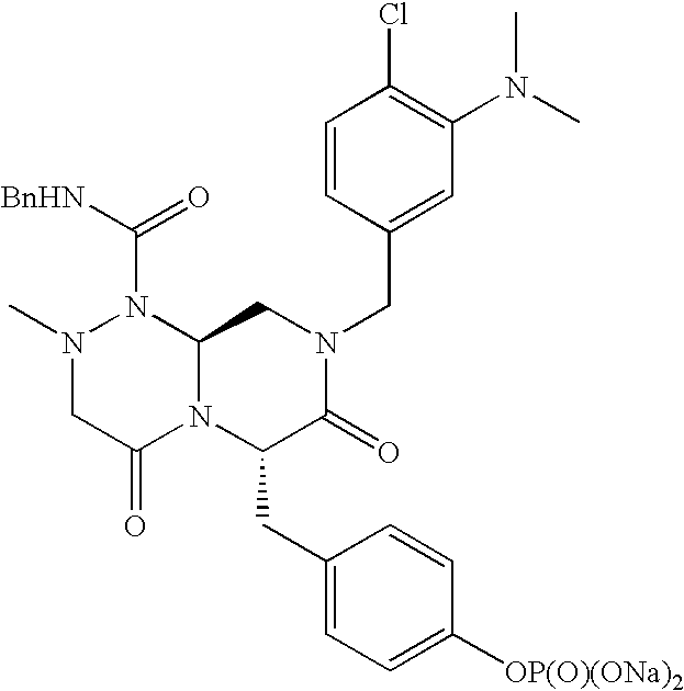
C1(N(C)C)=C(Cl)C=CC(CN2CC3N(C(CC4=CC=C([OP(O)(ONa)2])C=C4)C2=O)C(=O)CN(C)N3C([BnHN])=O)=C1
